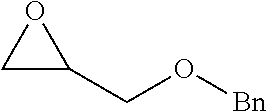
C1C(CO[Bn])O1
